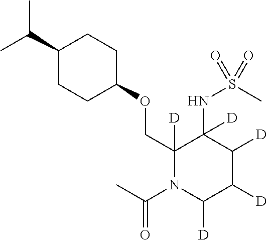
C(C)(C)C1CCC(OCC2([D])N(C(C)=O)C([D])C([D])C([D])C2(NS(C)(=O)=O)[D])CC1
